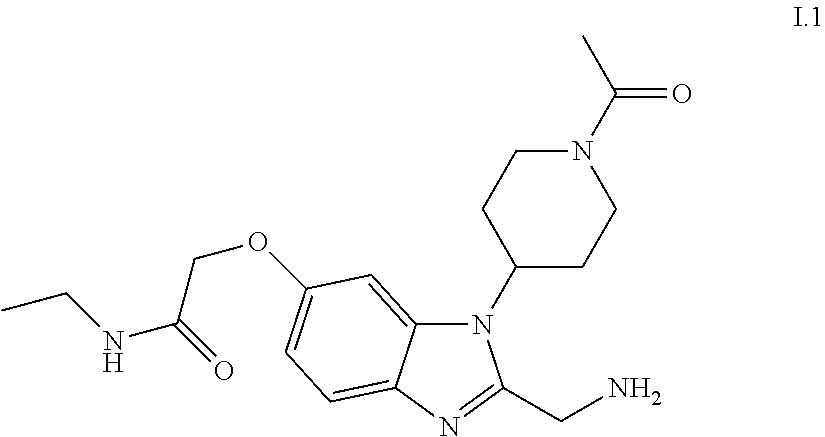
O(CC(NCC)=O)C1=CC=C2C(=C1)N(C1CCN(C(=O)C)CC1)C(CN)=N2
